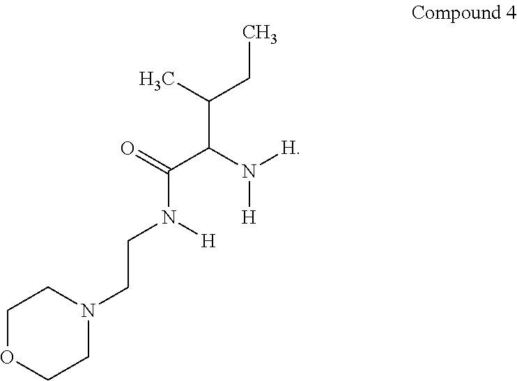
C(N([H])CCN1CCOCC1)(C(N([H])[H])C(C)CC)=O
